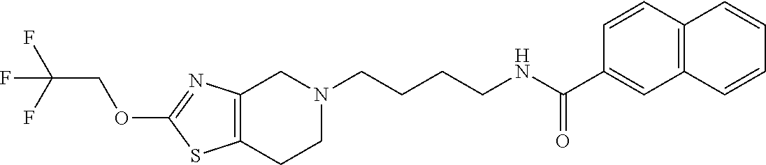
C1(OCC(F)(F)F)=NC2=C(S1)CCN(CCCCNC(C1=CC3=C(C=C1)C=CC=C3)=O)C2
